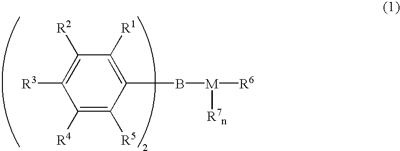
C1([R4])=C([R5])C(B[M]([R7n])[R6])=C([R1])C([R2])=C1[R3]
